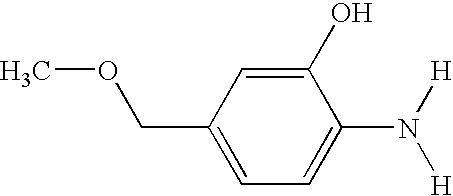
C1=C(COC)C=C(O)C(N([H])[H])=C1
